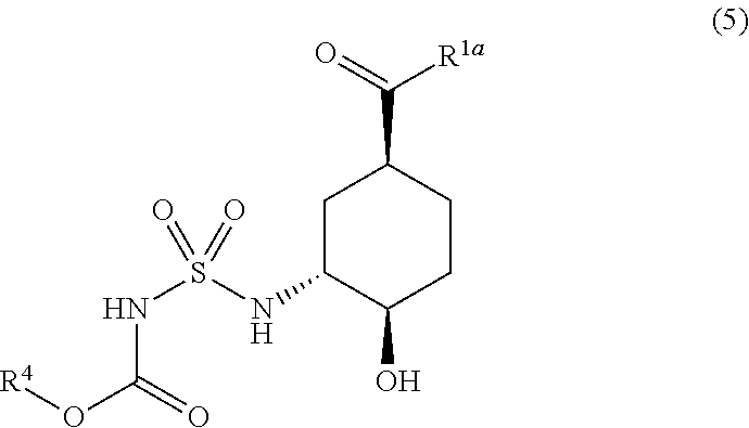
C1C(NS(NC(O[R4])=O)(=O)=O)C(O)CCC1C(=O)[R1a]
